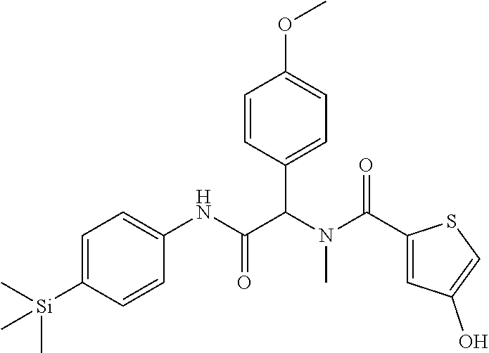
C1=C([Si](C)(C)C)C=CC(NC(C(N(C(=O)C2=CC(O)=CS2)C)C2=CC=C(OC)C=C2)=O)=C1
